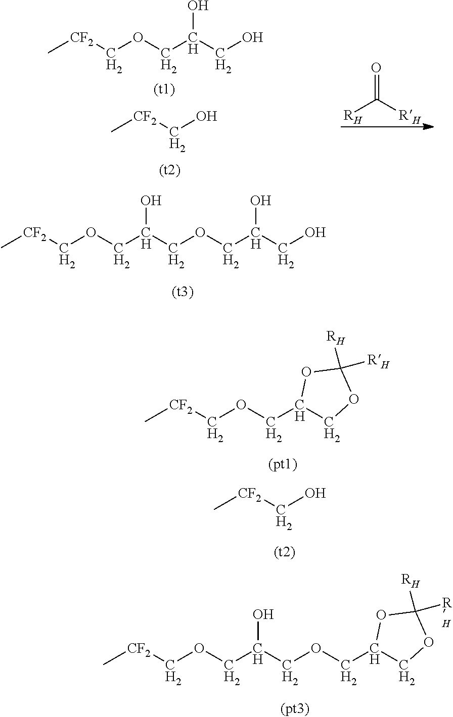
C[CF2]COCC(CO)O.[CF2](CO)C.C[CF2]COCC(COCC(O)CO)O.[RH]C([RH])=O.C[CF2]COCC1COC([RH])([RH])O1.[CF2](CO)C.C[CF2]COCC(COCC1COC([RH])([RH])O1)O
